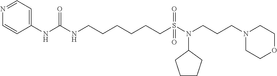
C1=NC=CC(NC(NCCCCCCS(=O)(N(CCCN2CCOCC2)C2CCCC2)=O)=O)=C1
